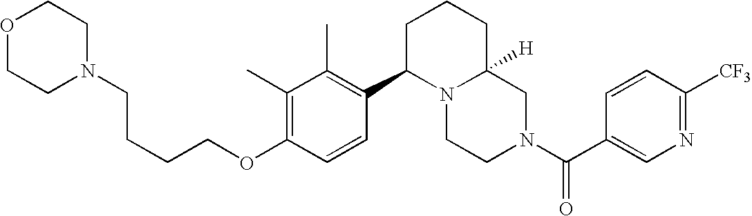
C(OC1=C(C)C(C)=C(C2N3C([H])(CN(C(C4=CN=C([CF3])C=C4)=O)CC3)CCC2)C=C1)CCCN1CCOCC1
